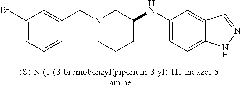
N1(CC2=CC(Br)=CC=C2)CCCC(NC2=CC=C3C(=C2)C=NN3)C1
